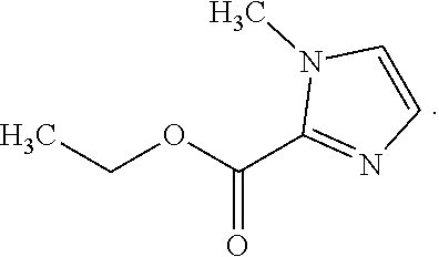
CCOC(C1=NC=CN1C)=O
